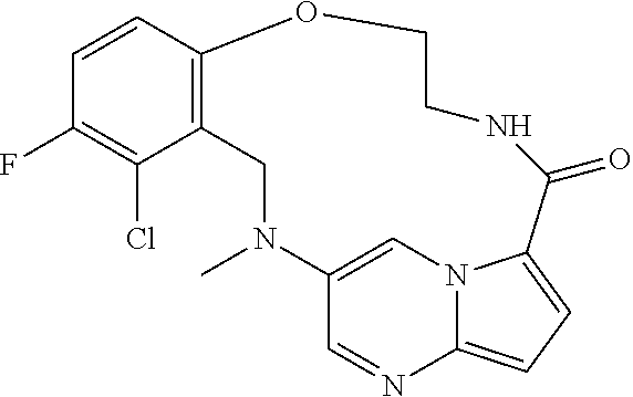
C1=CC2=C(C(Cl)=C1F)CN(C)C1=CN3C(=CC=C3C(=O)NCCO2)N=C1
